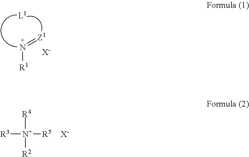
N([R1])=[Z1].[L1].[X-].[R3][N+]([R5])([R4])[R2].[X-]
